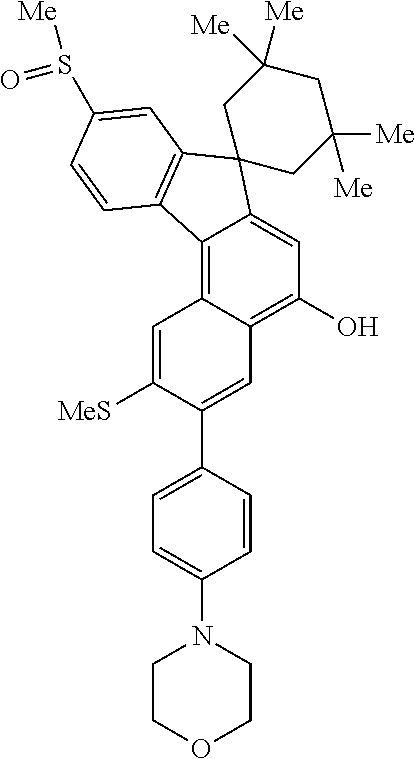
C12=C3C(=C(O)C=C1C1(C4=C2C=CC(S(=O)[Me])=C4)CC([Me])([Me])CC([Me])([Me])C1)C=C(C1=CC=C(N2CCOCC2)C=C1)C([MeS])=C3
